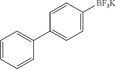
C1=CC([BF3K])=CC=C1C1=CC=CC=C1
